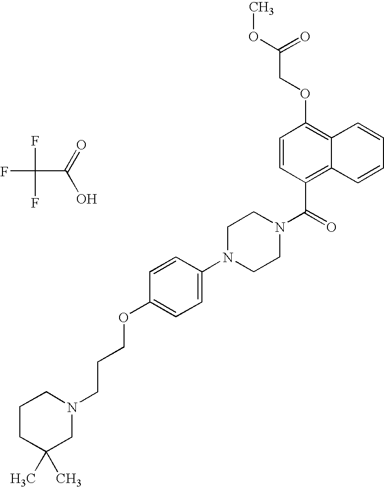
C12=C(OCC(OC)=O)C=CC(C(N3CCN(C4=CC=C(OCCCN5CCCC(C)(C)C5)C=C4)CC3)=O)=C1C=CC=C2.FC(F)(C(O)=O)F
